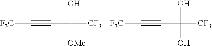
[F3C]C#CC(O)([OMe])[CF3].[F3C]C#CC(O)(O)[CF3]
